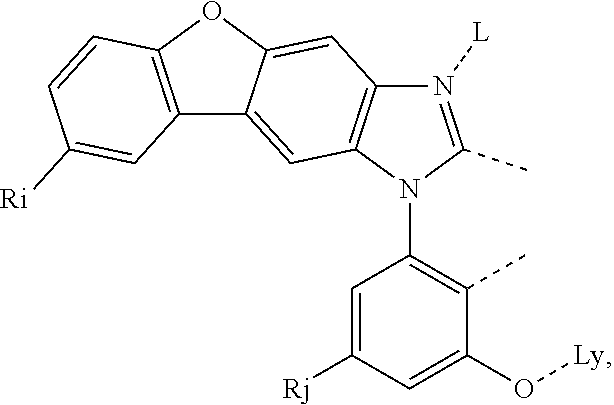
C1=C([Rj])C=C(O[Ly])C(C)=C1N1C(C)=N([L])C2=C1C=C1C(=C2)OC2=C1C=C([Ri])C=C2
